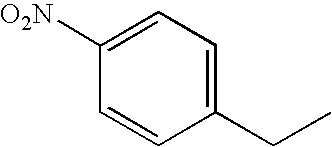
C1=C([O2N])C=CC(CC)=C1
